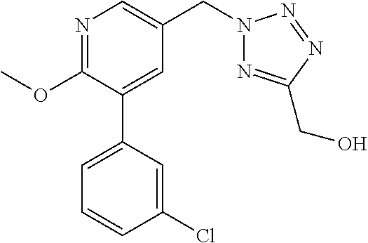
C1(OC)=NC=C(CN2N=C(CO)N=N2)C=C1C1=CC=CC(Cl)=C1
